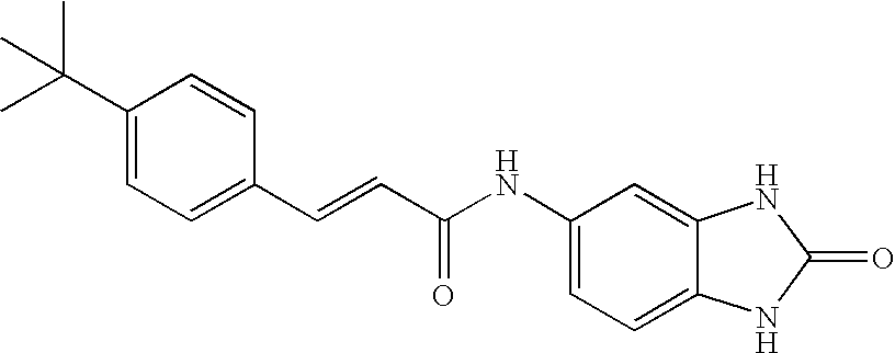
C1(C=CC(=O)NC2=CC=C3C(=C2)NC(=O)N3)=CC=C(C(C)(C)C)C=C1
